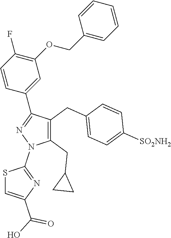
C1=CC(C2=NN(C3=NC(C(O)=O)=CS3)C(CC3CC3)=C2CC2=CC=C([SO2NH2])C=C2)=CC(OCC2=CC=CC=C2)=C1F
